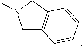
C1C2=C(CN1C)C=CC=C2
